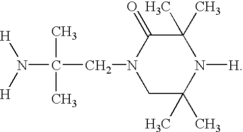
N(C(C)(C)CN1CC(C)(C)N([H])C(C)(C)C1=O)([H])[H]
